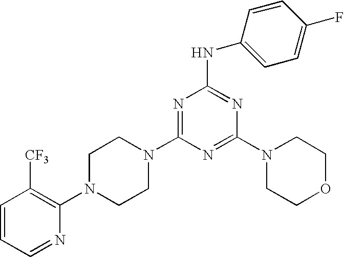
C1=CC=NC(N2CCN(C3=NC(NC4=CC=C(F)C=C4)=NC(N4CCOCC4)=N3)CC2)=C1[CF3]
